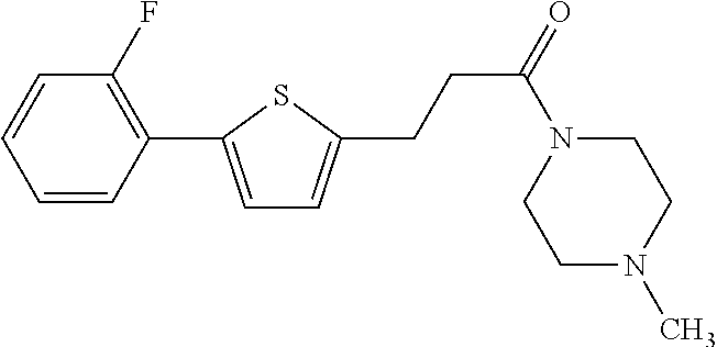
C1=CC(C2=CC=C(CCC(=O)N3CCN(C)CC3)S2)=C(F)C=C1
